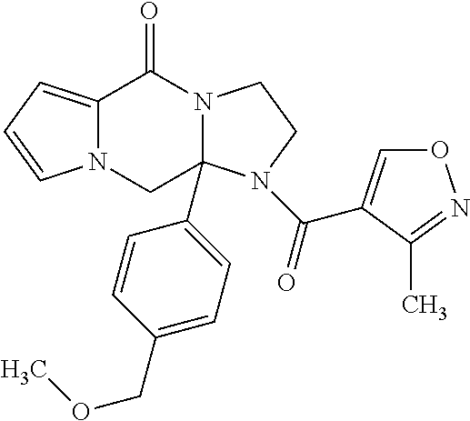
C12=CC=CN1CC1(C3=CC=C(COC)C=C3)N(C2=O)CCN1C(=O)C1=CON=C1C
